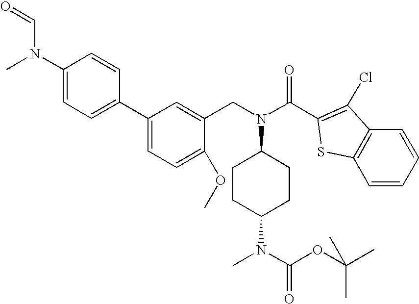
C1(N(C)C=O)=CC=C(C2=CC=C(OC)C(CN(C3CCC(N(C)C(OC(C)(C)C)=O)CC3)C(C3=C(Cl)C4=C(S3)C=CC=C4)=O)=C2)C=C1
